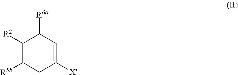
C1([X])=CC([R6a])c([R2])c([R5b])C1
